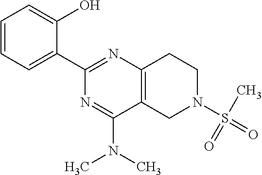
C1=CC=C(C2=NC3=C(C(N(C)C)=N2)CN(S(=O)(C)=O)CC3)C(O)=C1
